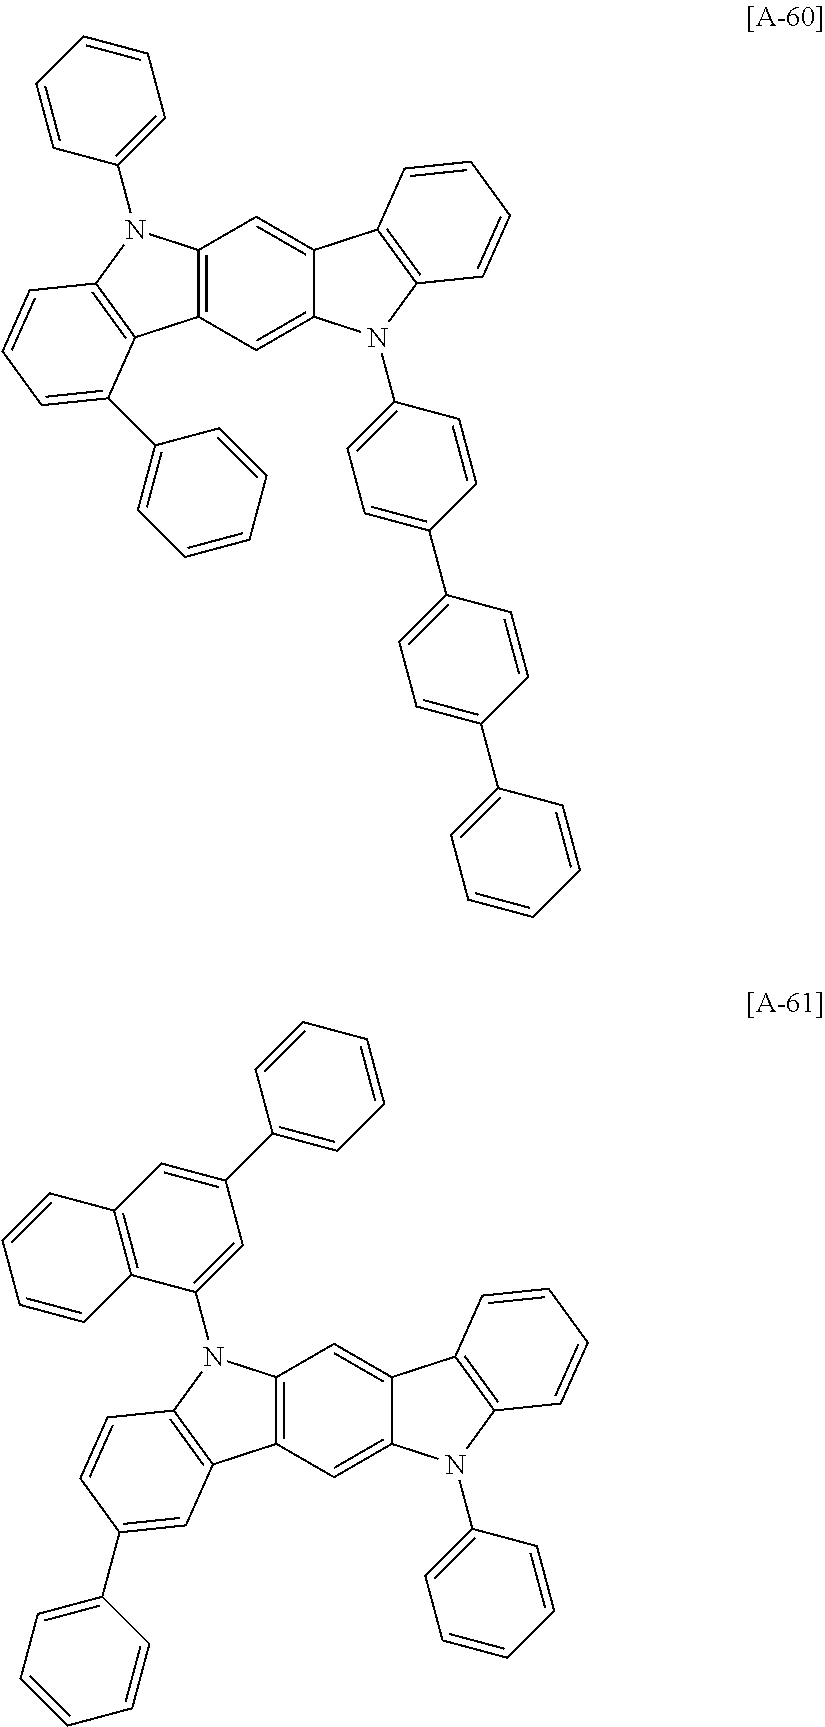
C12=C(C=C3C(=C1)C1=C(N3C3=CC=C(C4=CC=C(C5=CC=CC=C5)C=C4)C=C3)C=CC=C1)C1=C(N2C2=CC=CC=C2)C=CC=C1C1=CC=CC=C1.C12=C(C=C3C(=C1)C1=C(N3C3=CC=CC=C3)C=CC=C1)C1=C(N2C2=CC(C3=CC=CC=C3)=CC3=C2C=CC=C3)C=CC(C2=CC=CC=C2)=C1
